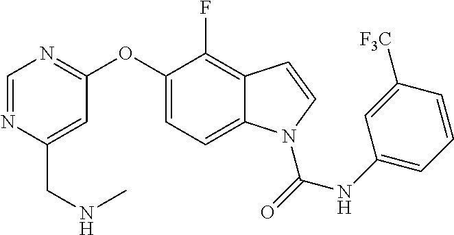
C(C1=CC(OC2=CC=C3C(=C2F)C=CN3C(=O)NC2=CC=CC([F3C])=C2)=NC=N1)NC
